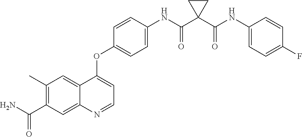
C12=CC(C)=C(C(N)=O)C=C1N=CC=C2OC1=CC=C(NC(C2(C(NC3=CC=C(F)C=C3)=O)CC2)=O)C=C1
